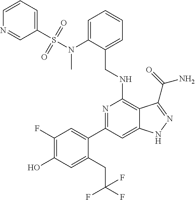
C1(C2=CC(F)=C(O)C=C2CC(F)(F)F)=NC(NCC2=CC=CC=C2N(S(=O)(=O)C2=CC=CN=C2)C)=C2C(=C1)NN=C2C(N)=O
